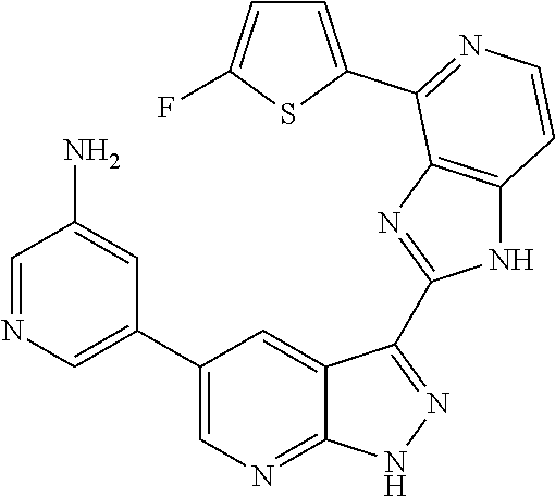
C1=NC=C(C2=CN=C3C(=C2)C(C2=NC4=C(N2)C=CN=C4C2=CC=C(F)S2)=NN3)C=C1N
